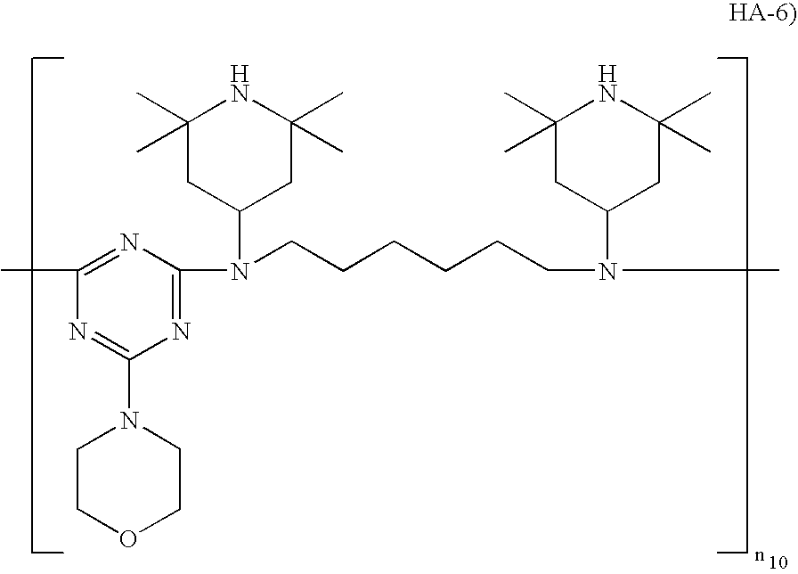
C1(C)(C)CC(N(C2=NC(N3CCOCC3)=NC(C)=N2)CCCCCCN(C2CC(C)(C)NC(C)(C)C2)C)CC(C)(C)N1
